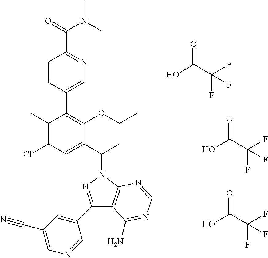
OC(C(F)(F)F)=O.OC(C(F)(F)F)=O.OC(C(F)(F)F)=O.C1(C)=C(Cl)C=C(C(C)N2C3=C(C(C4=CC(C#N)=CN=C4)=N2)C(N)=NC=N3)C(OCC)=C1C1=CN=C(C(=O)N(C)C)C=C1
